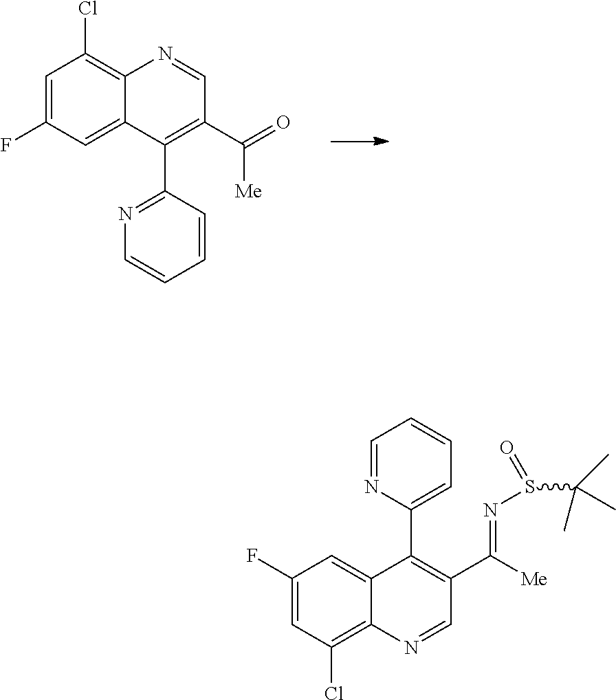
C1=C(F)C=C2C(=C1Cl)N=CC(C([Me])=O)=C2C1=NC=CC=C1.C1=C(F)C=C2C(=C1Cl)N=CC(C(=NS(C(C)(C)C)=O)[Me])=C2C1=CC=CC=N1
